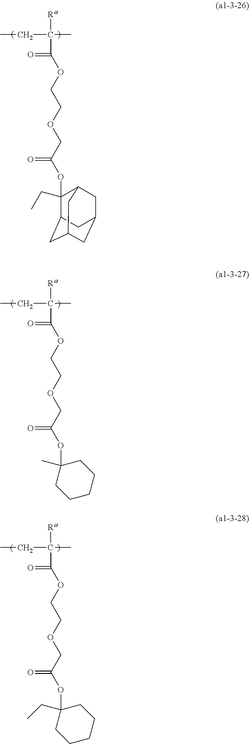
[Ra]C(C)(CC)C(=O)OCCOCC(=O)OC1(CC)C2CC3CC(CC1C3)C2.[Ra]C(C)(CC)C(=O)OCCOCC(=O)OC1(C)CCCCC1.[Ra]C(C)(CC)C(=O)OCCOCC(=O)OC1(CC)CCCCC1
